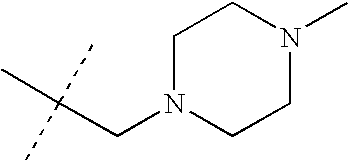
C1N(CC(C)(C)C)CCN(C)C1
